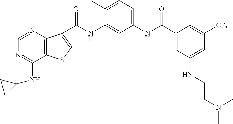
C(NC1=CC(NC(C2=CC(NCCN(C)C)=CC([CF3])=C2)=O)=CC=C1C)(=O)C1=CSC2=C1N=CN=C2NC1CC1
